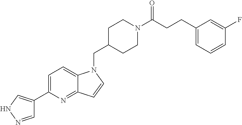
C1=NNC=C1C1=CC=C2C(=N1)C=CN2CC1CCN(C(CCC2=CC=CC(F)=C2)=O)CC1
